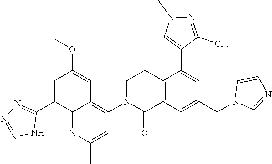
C1(C2=CC(OC)=CC3=C(N4C(=O)C5=C(CC4)C(C4=CN(C)N=C4[CF3])=CC(CN4C=NC=C4)=C5)C=C(C)N=C23)=NN=NN1
